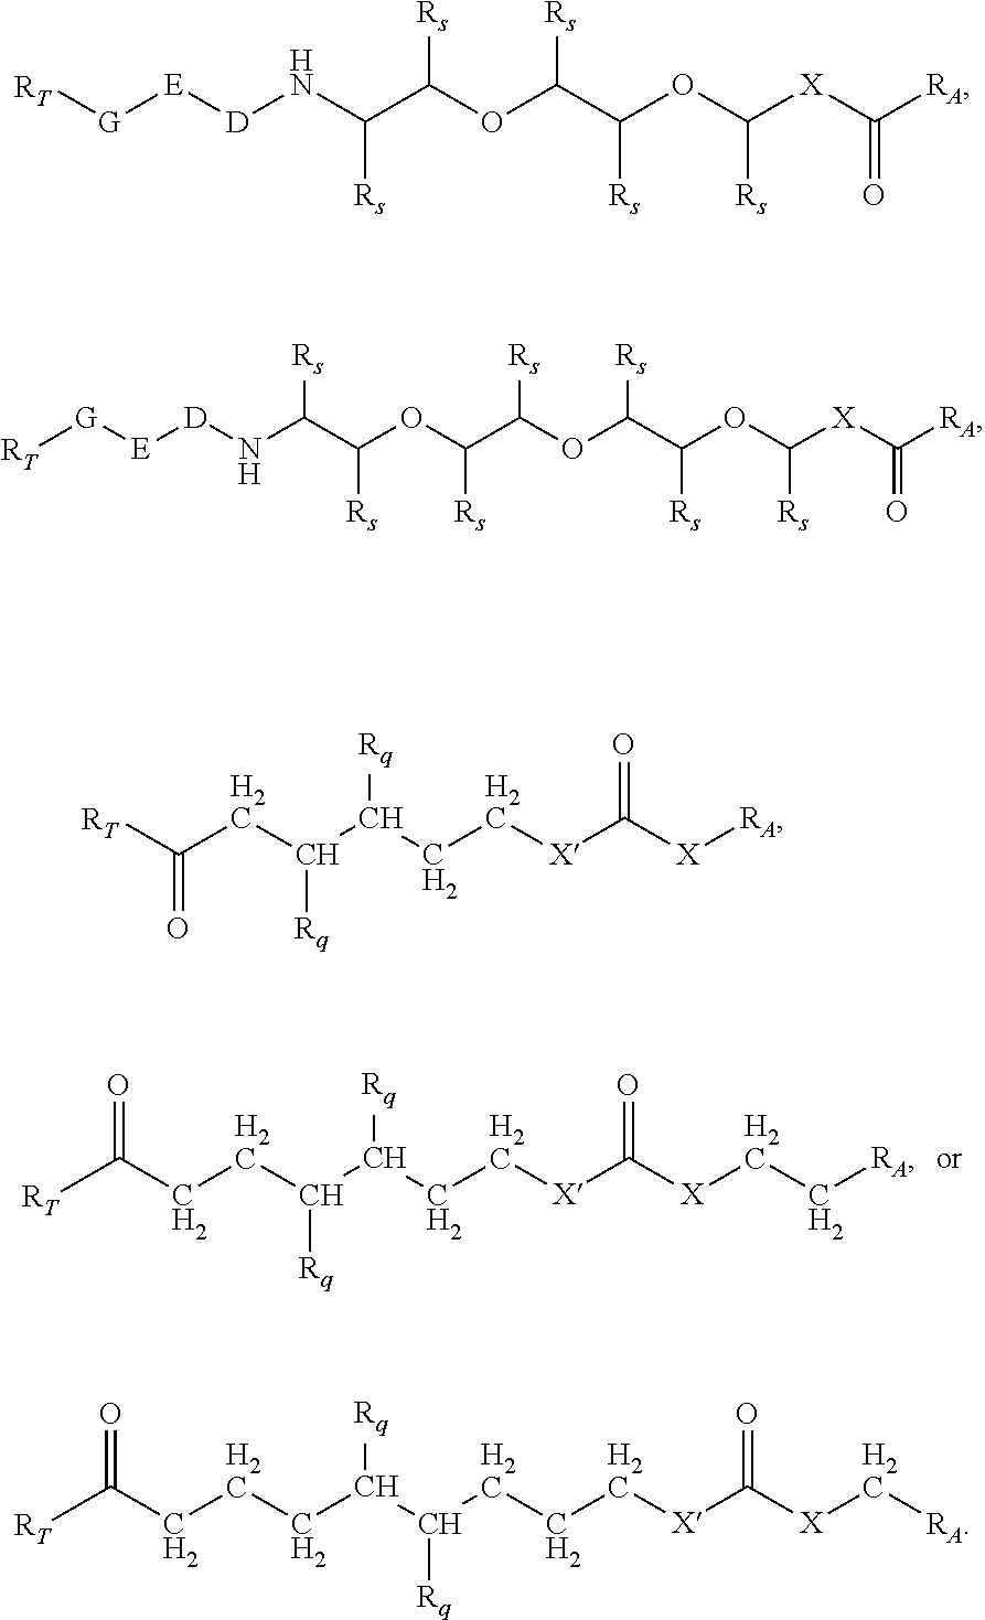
O=C(CCC(C(CC[X]C([X]CC[RA])=O)[Rq])[Rq])[RT].[RT][G][E][D]NC(C(OC(C(OC([X]C([RA])=O)[Rs])[Rs])[Rs])[Rs])[Rs].[D](NC(C(OC(C(OC(C(OC([X]C([RA])=O)[Rs])[Rs])[Rs])[Rs])[Rs])[Rs])[Rs])[E][G][RT].C(=O)([RT])CC(C(CC[X]C([X][RA])=O)[Rq])[Rq].C(CC(C(CCC[X]C([X]C[RA])=O)[Rq])[Rq])CC(=O)[RT]
